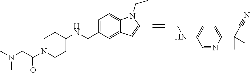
C1=C(CNC2CCN(C(CN(C)C)=O)CC2)C=C2C(=C1)N(CC)C(C#CCNC1=CC=C(C(C#N)(C)C)N=C1)=C2
